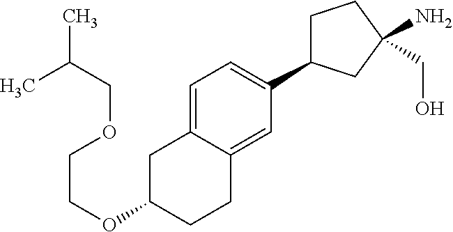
C1=C2C(=CC(C3CCC(N)(CO)C3)=C1)CCC(OCCOCC(C)C)C2
